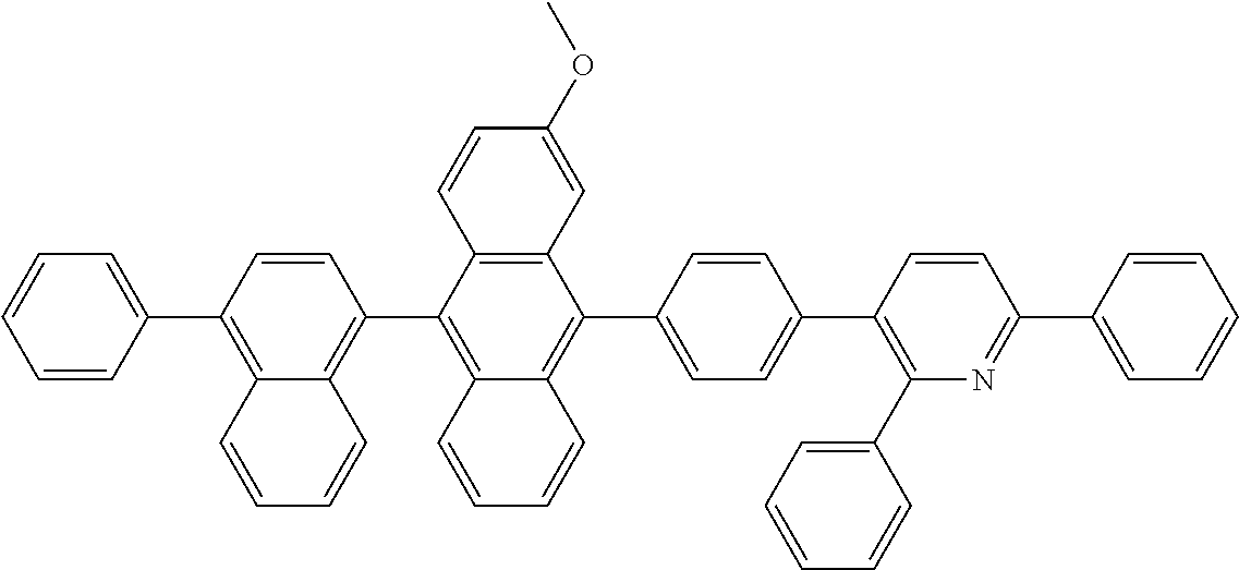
C1=CC(C2=CC=CC=C2)=C2C(=C1C1=C3C(=C(C4=CC=C(C5=C(C6=CC=CC=C6)N=C(C6=CC=CC=C6)C=C5)C=C4)C4=C1C=CC(OC)=C4)C=CC=C3)C=CC=C2
